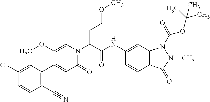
C1(C#N)=C(C2=CC(=O)N(C(CCOC)C(NC3=CC4=C(C=C3)C(=O)N(C)N4C(=O)OC(C)(C)C)=O)C=C2OC)C=C(Cl)C=C1
